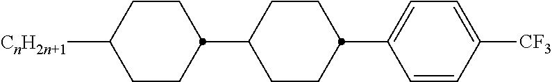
C1(C2CCC([CnH2n+1])CC2)CCC(C2=CC=C([CF3])C=C2)CC1
